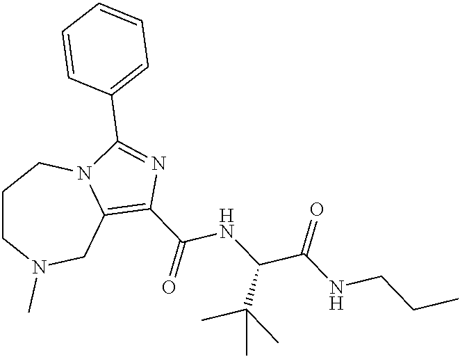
C1CN(C)CC2=C(C(NC(C(=O)NCCC)C(C)(C)C)=O)N=C(C3=CC=CC=C3)N2C1
